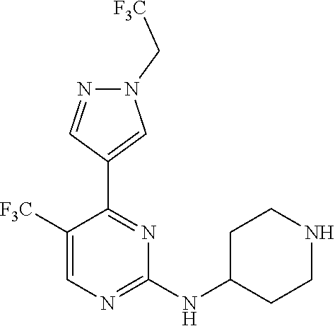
N1=C(NC2CCNCC2)N=C(C2=CN(C[F3C])N=C2)C([F3C])=C1
